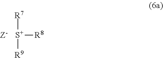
[S+]([R8])([R7])[R9].[Z-]
